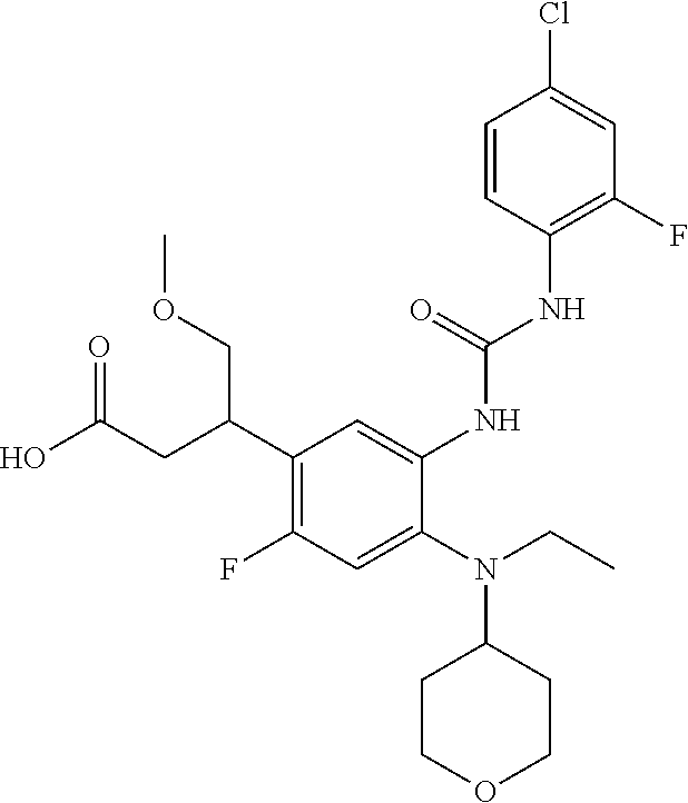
C1(C(CC(O)=O)COC)=C(F)C=C(N(C2CCOCC2)CC)C(NC(NC2=C(F)C=C(Cl)C=C2)=O)=C1
